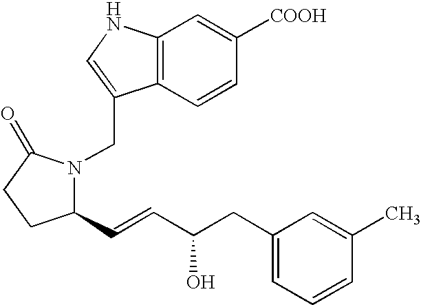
C1(C=CC(CC2=CC=CC(C)=C2)O)N(CC2=CNC3=C2C=CC([COOH])=C3)C(=O)CC1
